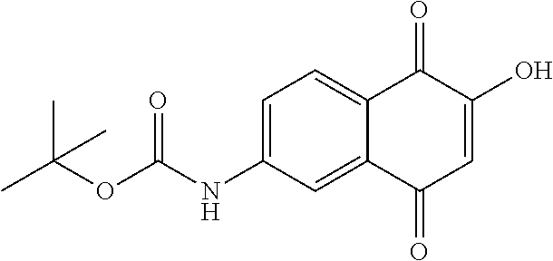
C1=C(NC(OC(C)(C)C)=O)C=C2C(=C1)C(=O)C(O)=CC2=O
